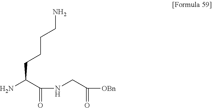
NC(C(=O)NCC([OBn])=O)CCCCN
